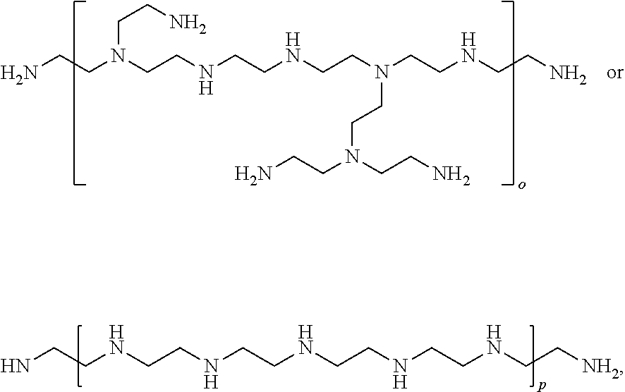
NCCNCCNCCNCCNCCNCC[NH2].NCCN(CCNCCNCCN(CCNCCN)CCN(CCN)CCN)CCN
